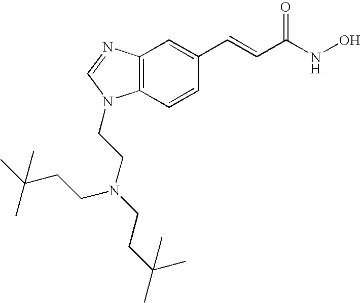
C12=C(C=CC(C=CC(NO)=O)=C1)N(CCN(CCC(C)(C)C)CCC(C)(C)C)C=N2
